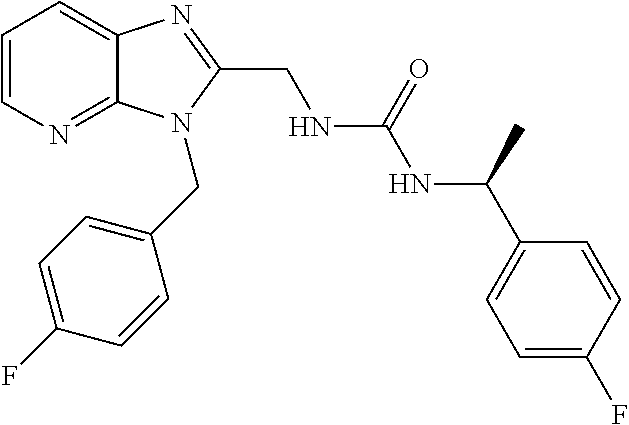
C1=CN=C2C(=C1)N=C(CNC(NC(C1=CC=C(F)C=C1)C)=O)N2CC1=CC=C(F)C=C1
